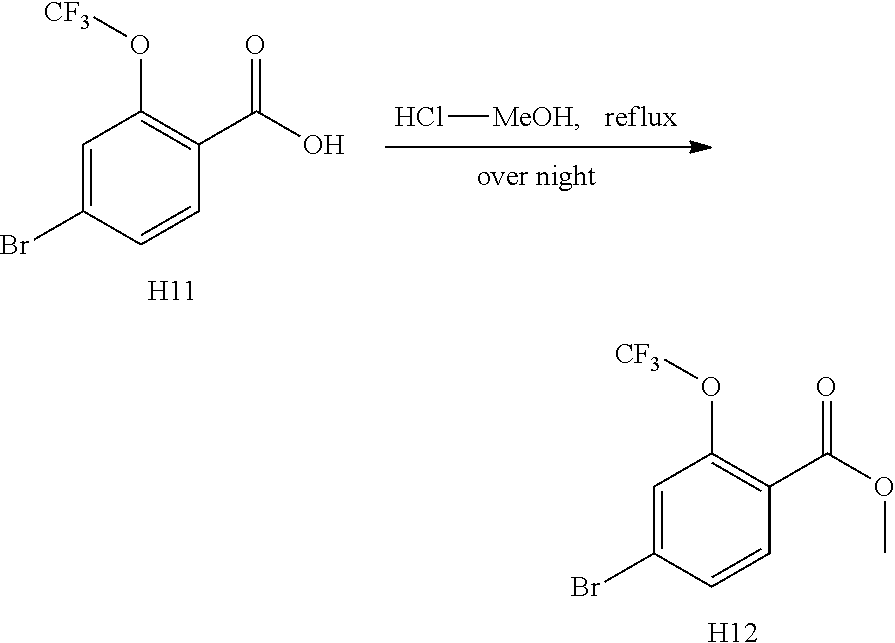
Cl[MeOH].C1=C(Br)C=CC(C(O)=O)=C1O[CF3].[H11].C1=C(Br)C=CC(C(OC)=O)=C1O[CF3].[H12]
